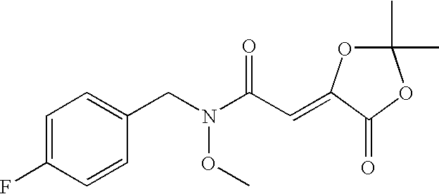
N(CC1=CC=C(F)C=C1)(OC)C(C=C1OC(C)(C)OC1=O)=O
